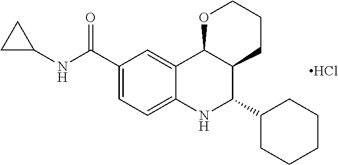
Cl.C1(NC(C2=CC=C3C(=C2)C2C(C(C4CCCCC4)N3)CCCO2)=O)CC1
